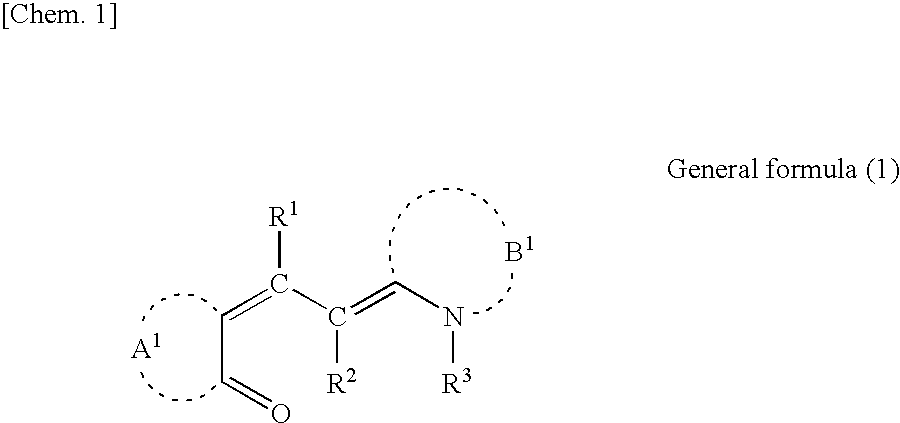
C(C=O)=C([R1])C(=CN[R3])[R2]
